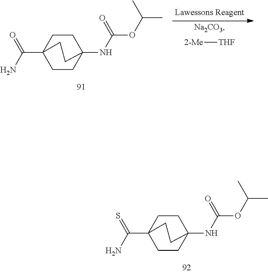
[Na2CO3].[2-Me][THF].C(C12CCC(NC(OC(C)C)=O)(CC1)CC2)(N)=O.C(C12CCC(NC(OC(C)C)=O)(CC1)CC2)(N)=S
